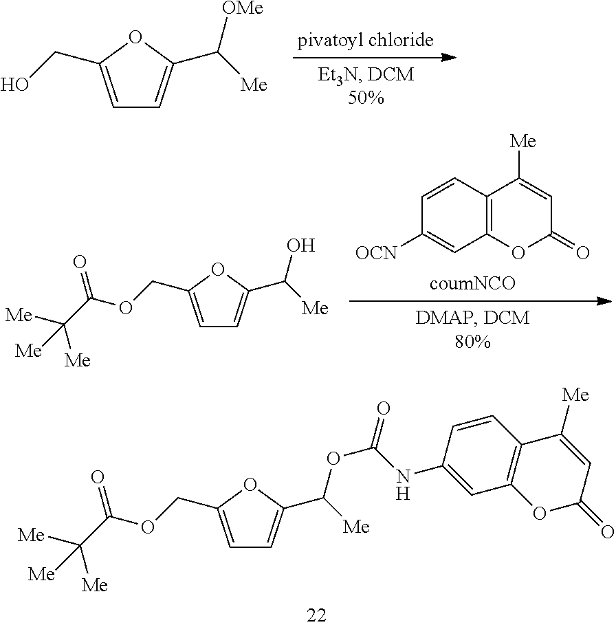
C1=C(COC(=O)C([Me])([Me])[Me])OC(C([Me])OC(NC2=CC3=C(C=C2)C([Me])=CC(=O)O3)=O)=C1.C1=C(CO)OC(C([Me])[OMe])=C1.C1=CC2=C(C=C1[OCN])OC(=O)C=C2[Me].C1=C(COC(=O)C([Me])([Me])[Me])OC(C([Me])O)=C1
